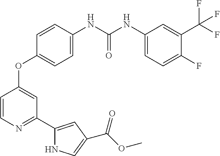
C1=CN=C(C2=CC(C(OC)=O)=CN2)C=C1OC1=CC=C(NC(NC2=CC=C(F)C(C(F)(F)F)=C2)=O)C=C1
